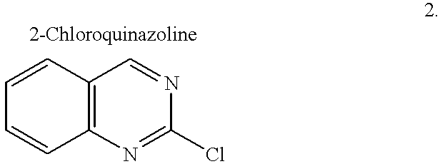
C12=C(N=C(Cl)N=C1)C=CC=C2
